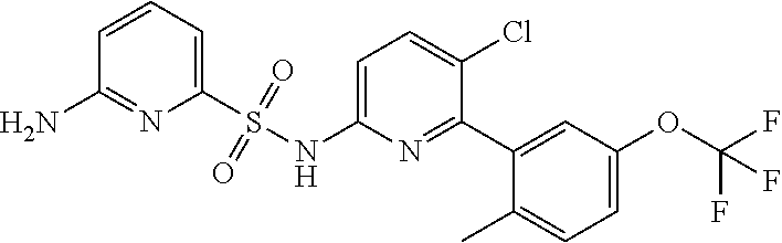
C1=CC=C(S(NC2=CC=C(Cl)C(C3=CC(OC(F)(F)F)=CC=C3C)=N2)(=O)=O)N=C1N
